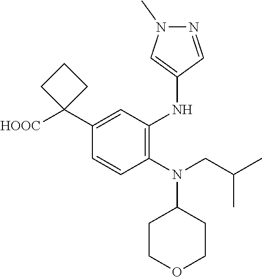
C1=CC(N(CC(C)C)C2CCOCC2)=C(NC2=CN(C)N=C2)C=C1C1([HOOC])CCC1
